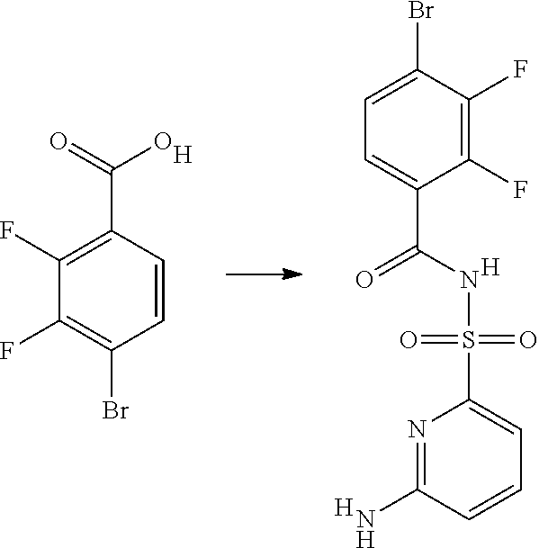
C1=CC(C(=O)O)=C(F)C(F)=C1Br.[H].C1(F)=C(F)C(Br)=CC=C1C(NS(=O)(=O)C1=CC=CC(N)=N1)=O.[H].[H]
